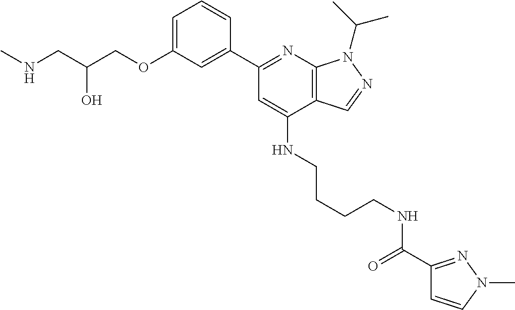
C(C(COC1=CC=CC(C2=NC3=C(C(NCCCCNC(C4=NN(C)C=C4)=O)=C2)C=NN3C(C)C)=C1)O)NC
